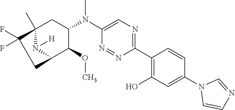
C1(C2=C(O)C=C(N3C=CN=C3)C=C2)=NC=C(N(C2CC3(C)N([H])C(C2OC)CC3(F)F)C)N=N1
